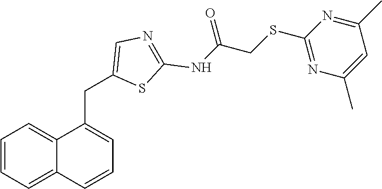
C1=CC=C2C(=C1)C(CC1=CN=C(NC(CSC3=NC(C)=CC(C)=N3)=O)S1)=CC=C2
